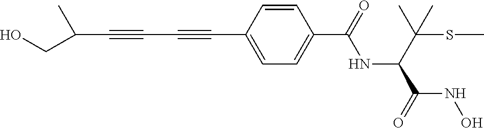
C(C#CC#CC1=CC=C(C(=O)NC(C(SC)(C)C)C(=O)NO)C=C1)(CO)C
